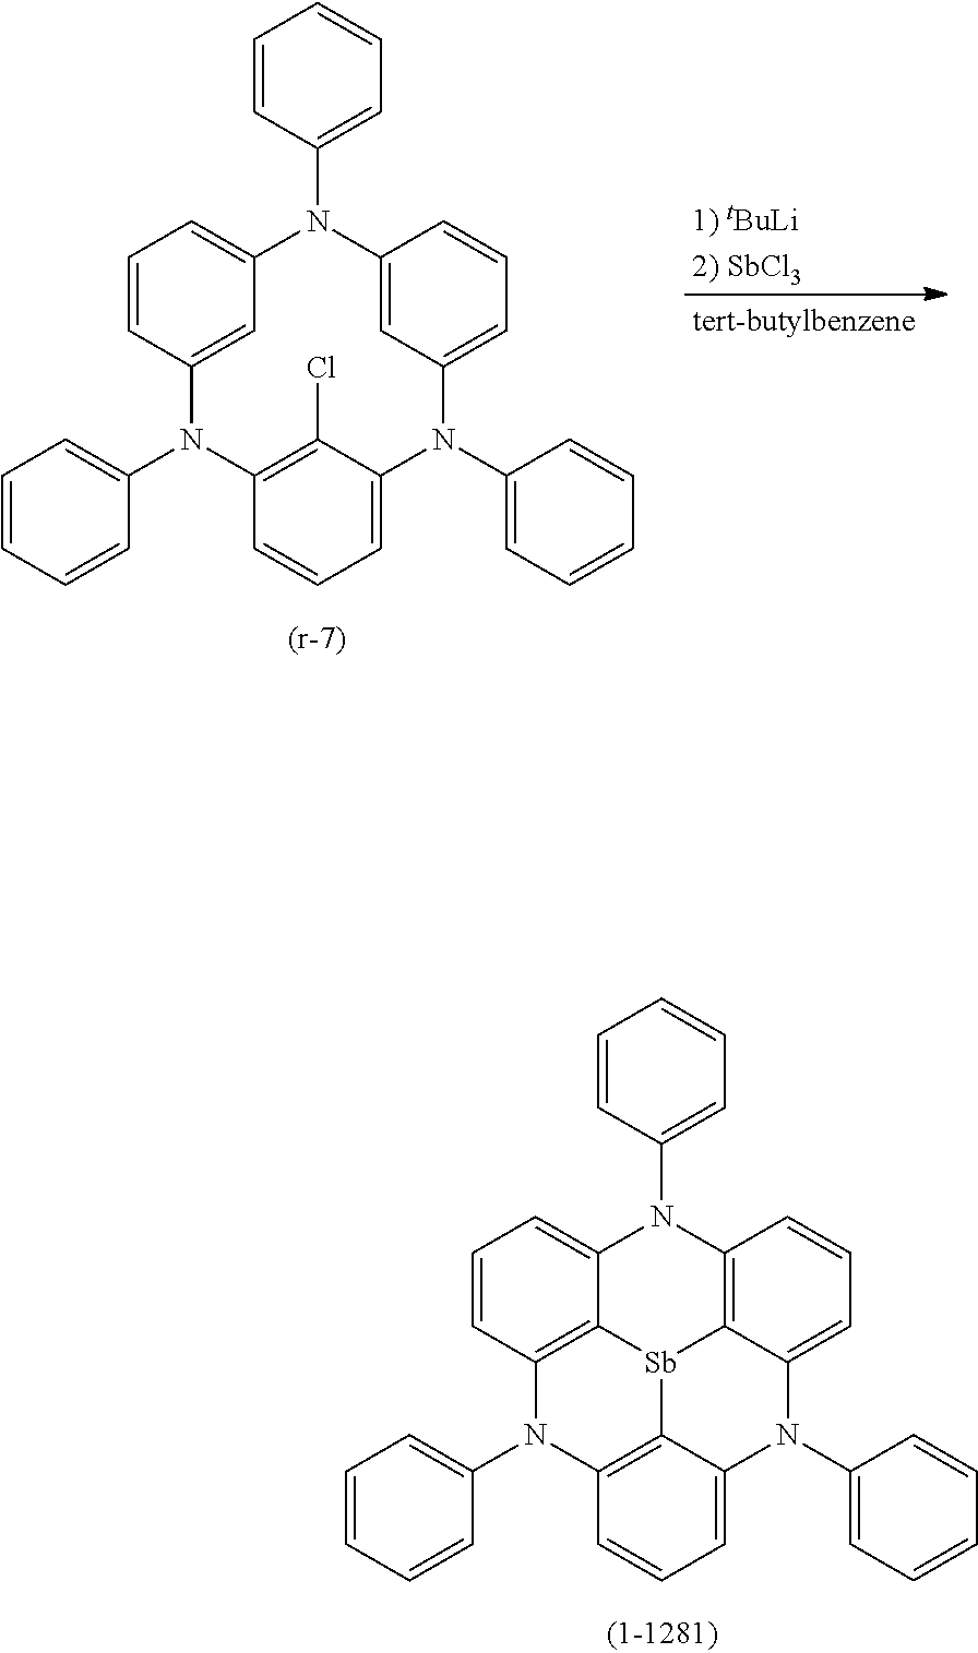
C1=C2C3=C(C=C1)N(C1=CC=CC=C1)C1=C4[Sb]3C3=C(C=CC=C3N2C2=CC=CC=C2)N(C2=CC=CC=C2)C4=CC=C1.C1=C2C(Cl)=C(C=C1)N(C1=CC=CC=C1)C1=CC(=CC=C1)N(C1=CC=CC=C1)C1=CC(=CC=C1)N2C1=CC=CC=C1
